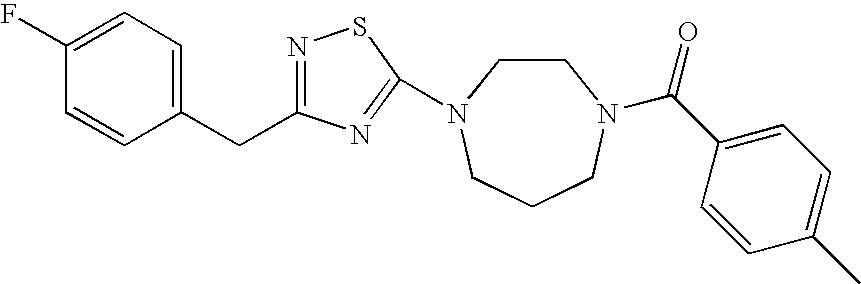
C1(F)=CC=C(CC2=NSC(N3CCN(C(C4=CC=C(C)C=C4)=O)CCC3)=N2)C=C1
